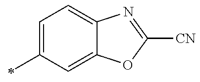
C1=C(C)C=C2C(=C1)N=C([CN])O2
